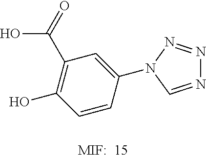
OC(=O)C1=C(O)C=CC(N2N=NN=C2)=C1
